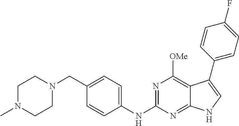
C1N(C)CCN(CC2=CC=C(NC3=NC([OMe])=C4C(=N3)NC=C4C3=CC=C(F)C=C3)C=C2)C1
